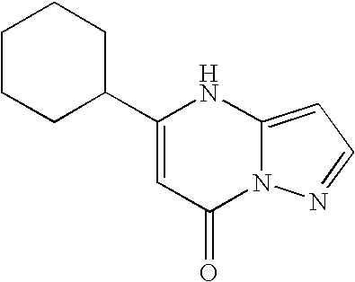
C1CCC(C2=CC(=O)N3C(=CC=N3)N2)CC1
